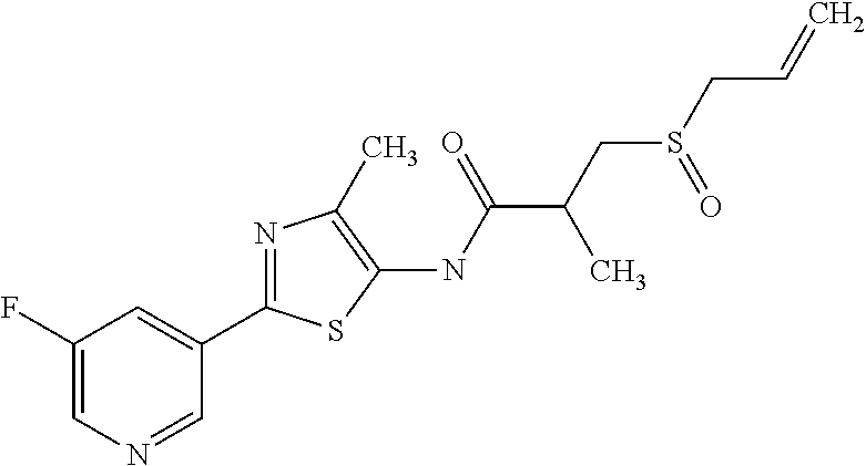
C1(F)=CN=CC(C2=NC(C)=C(NC(=O)C(CS(=O)CC=C)C)S2)=C1
